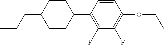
CCCC1CCC(C2=C(F)C(F)=C(OCC)C=C2)CC1
